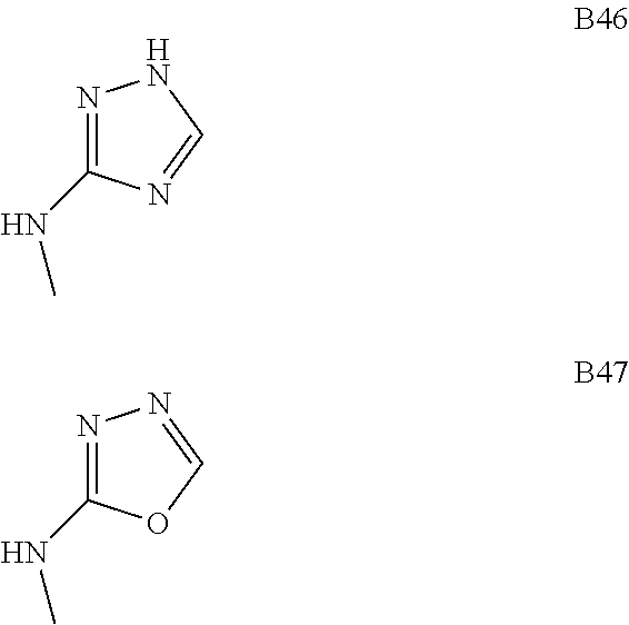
N1=C(NC)N=CN1.N1=C(NC)OC=N1
